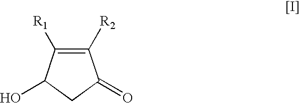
C1([R2])=C([R1])C(O)CC1=O
